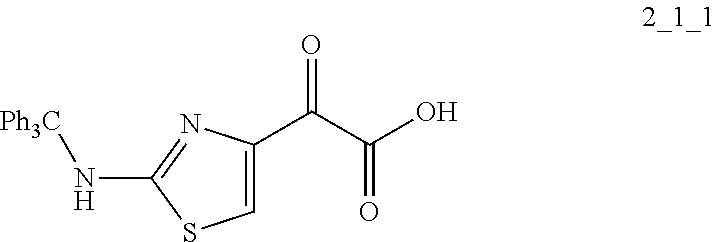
C1=C(C(C(O)=O)=O)N=C(N[Ph3C])S1
